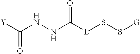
C(NNC([L]SS[G])=O)([Y])=O
